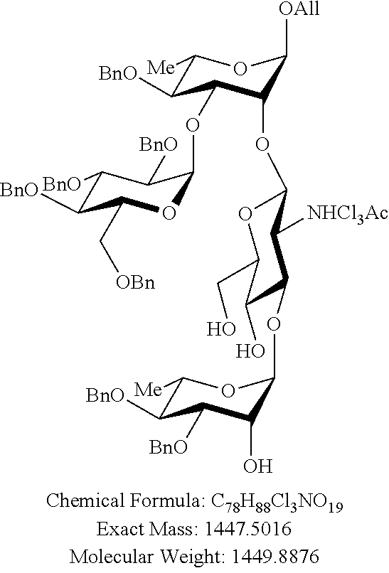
C1([BnO])C(OC2OC(C[OBn])C([BnO])C([BnO])C2[BnO])C(OC2C([NHCl3Ac])C(OC3OC([Me])C([BnO])C([BnO])C3O)C(O)C(CO)O2)C([OAll])OC1[Me]
